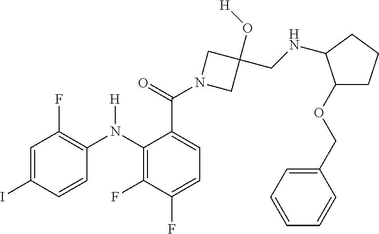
C1=C(C(N2CC(O[H])(CNC3C(OCC4=CC=CC=C4)CCC3)C2)=O)C(N(C2=C(F)C=C(I)C=C2)[H])=C(F)C(F)=C1
